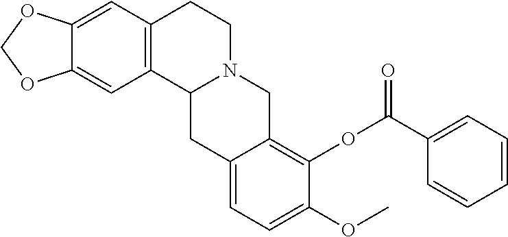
C12=C(C=C3C(=C1)OCO3)CCN1C2CC2=CC=C(OC)C(OC(=O)C3=CC=CC=C3)=C2C1
